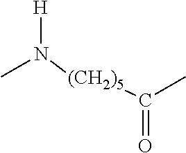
CN([H])[(CH2)5]C(C)=O
